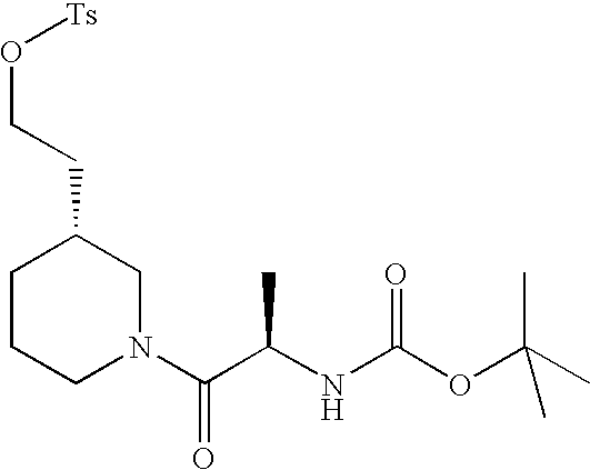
C1CCN(C(C(NC(OC(C)(C)C)=O)C)=O)CC1CCO[Ts]
